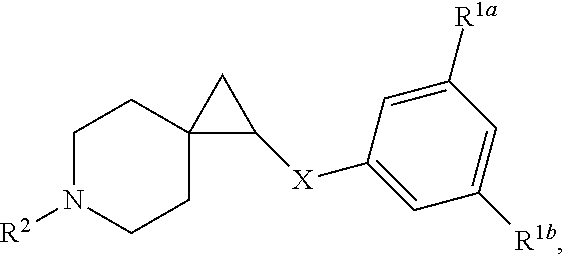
C1N([R2])CCC2(C1)C([X]C1=CC([R1b])=CC([R1a])=C1)C2
